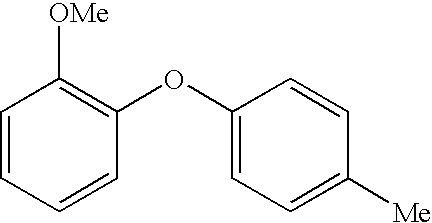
C1=CC=CC(OC2=CC=C([Me])C=C2)=C1[OMe]
